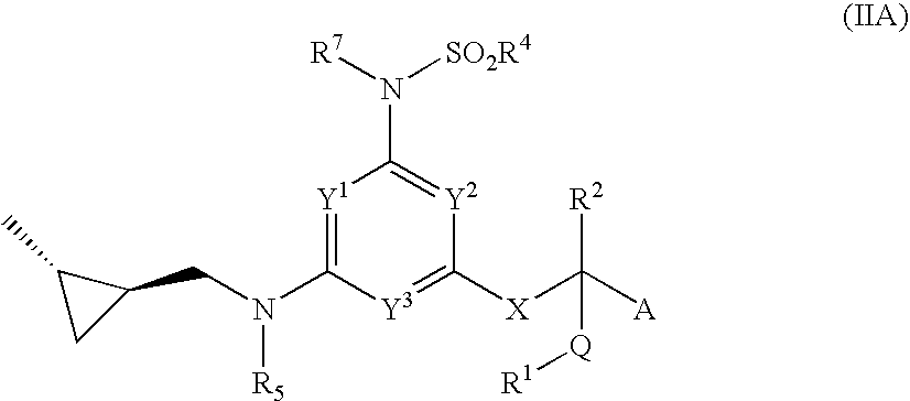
[Y1]1=C(N([R5])CC2C(C)C2)[Y3]=C([X]C([A])([R2])[Q][R1])[Y2]=C1N([SO2R4])[R7]
